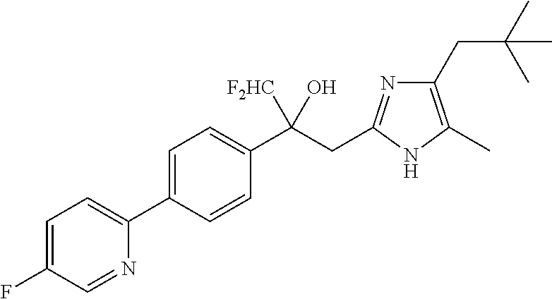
C1=C(C2=CC=C(F)C=N2)C=CC(C(CC2=NC(CC(C)(C)C)=C(C)N2)([F2HC])O)=C1
